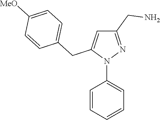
N1(C2=CC=CC=C2)N=C(CN)C=C1CC1=CC=C([MeO])C=C1
